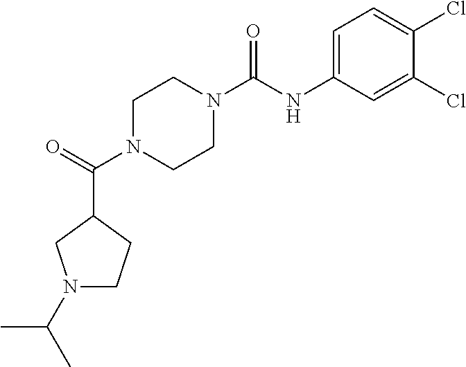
C1N(C(C2CN(C(C)C)CC2)=O)CCN(C(NC2=CC=C(Cl)C(Cl)=C2)=O)C1
